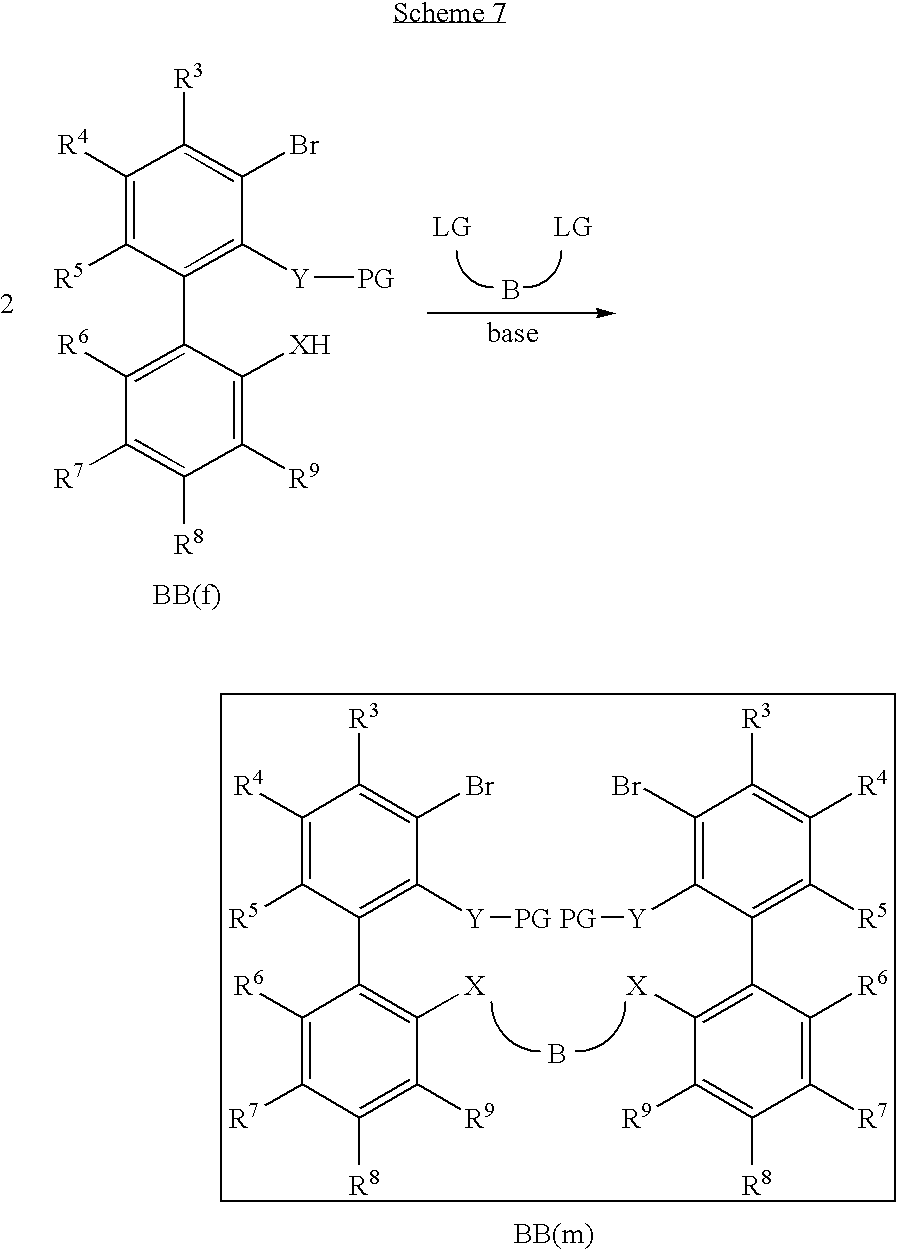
B.C1([R6])=C(C2=C([Y][PG])C(Br)=C([R3])C([R4])=C2[R5])C([XH])=C([R9])C([R8])=C1[R7].C1([R6])=C([R7])C([R8])=C([R9])C([X])=C1C1=C([Y][PG])C(Br)=C([R3])C([R4])=C1[R5].B.[X]C1=C(C2=C([R5])C([R4])=C([R3])C(Br)=C2[Y][PG])C([R6])=C([R7])C([R8])=C1[R9]
